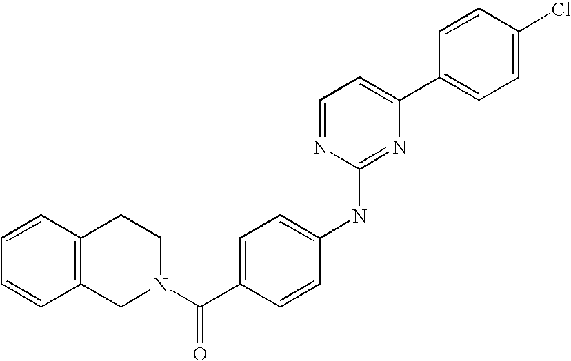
C1=CC(C2=CC=NC(NC3=CC=C(C(N4CCC5=C(C4)C=CC=C5)=O)C=C3)=N2)=CC=C1Cl
